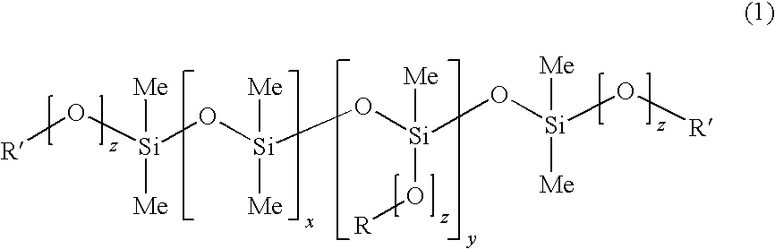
[R]O[Si](O[Si](O[Si](O[Si](O[R])([Me])[Me])([Me])O[R])([Me])[Me])([Me])[Me]
